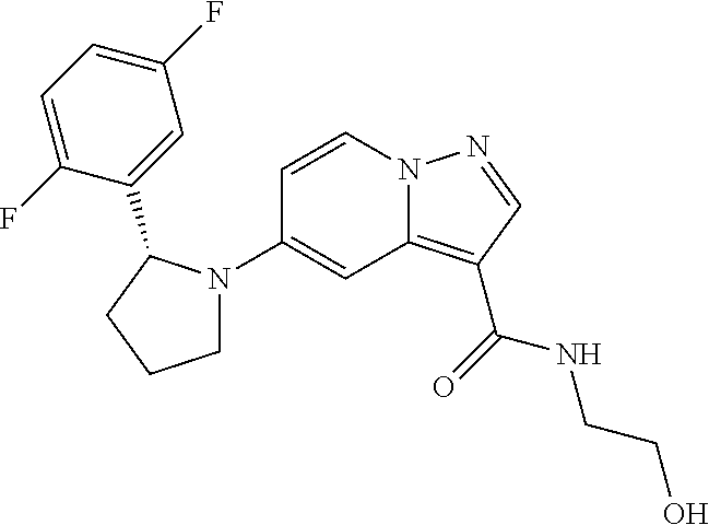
C1(N2CCCC2C2=CC(F)=CC=C2F)=CC2=C(C(=O)NCCO)C=NN2C=C1
